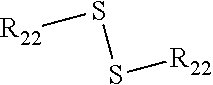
[R22]SS[R22]
